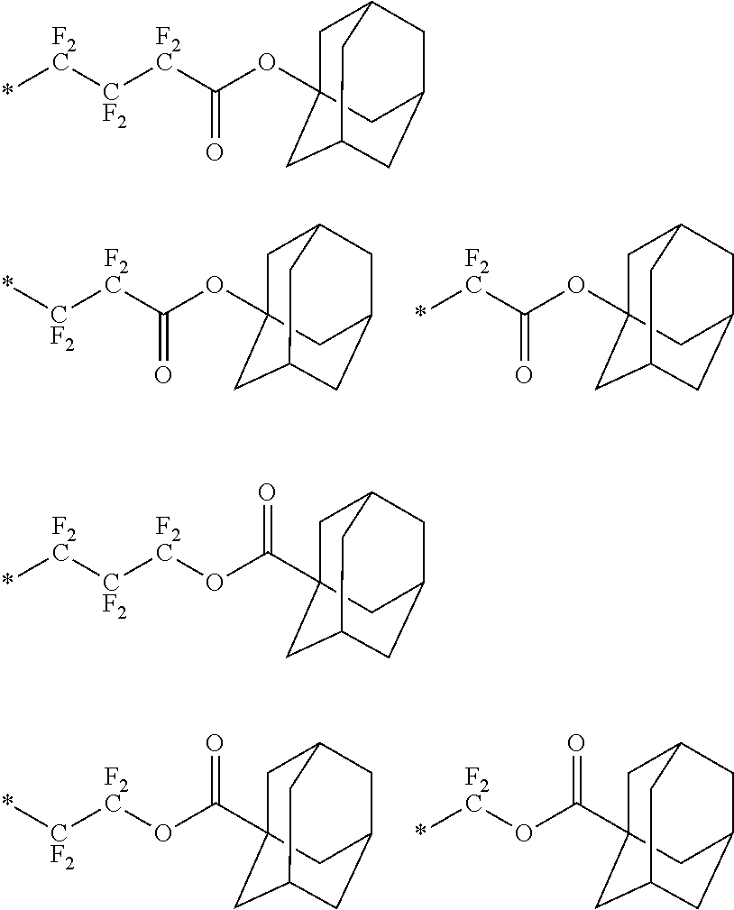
*[CF2][F2C]C(OC12CC3CC(CC(C1)C3)C2)=O.*[F2C]C(OC12CC3CC(CC(C1)C3)C2)=O.*[CF2][F2C]OC(=O)C12CC3CC(CC(C1)C3)C2.*[F2C]OC(=O)C12CC3CC(CC(C1)C3)C2.*[F2C][CF2][F2C]C(OC12CC3CC(CC(C1)C3)C2)=O.*[F2C][CF2][F2C]OC(=O)C12CC3CC(CC(C1)C3)C2
